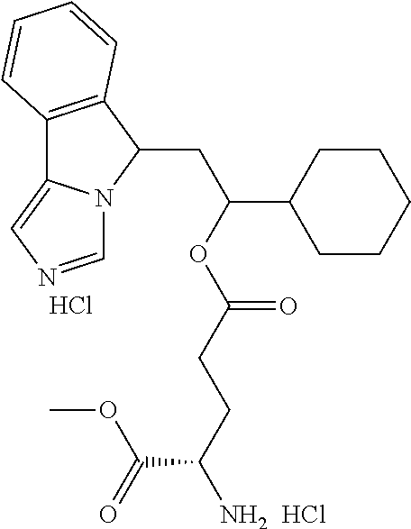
C12=C(C(CC(C3CCCCC3)OC(CCC(N)C(OC)=O)=O)N3C1=CN=C3)C=CC=C2.Cl.Cl
